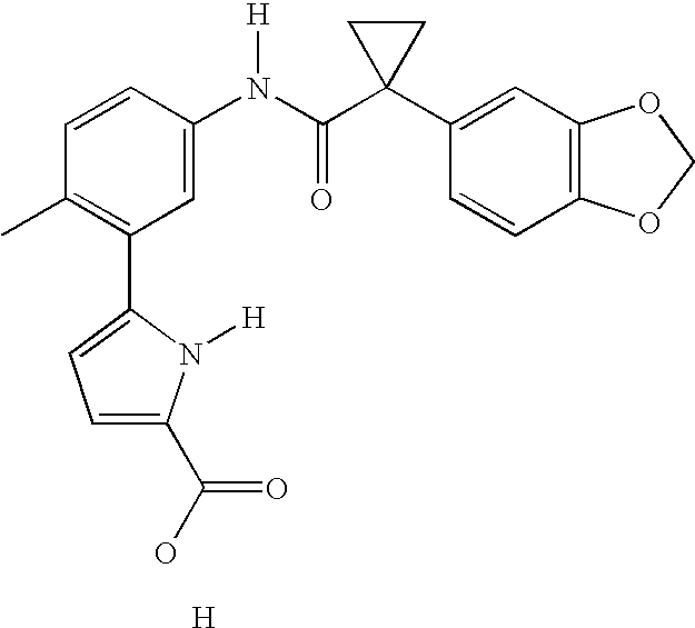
C1=CC(N(C(C2(C3=CC4=C(C=C3)OCO4)CC2)=O)[H])=CC(C2=CC=C(C(O)=O)N2[H])=C1C.[H]
